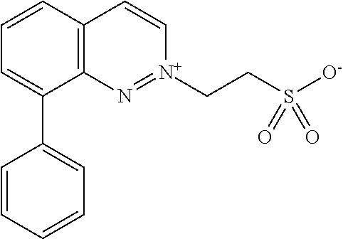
O=S(=O)([O-])CC[N+]1=NC2=C(C=CC=C2C2=CC=CC=C2)C=C1
